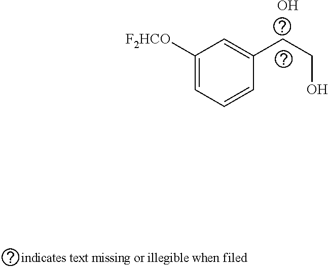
C1([F2HCO])=CC=CC(CCO)=C1.O
